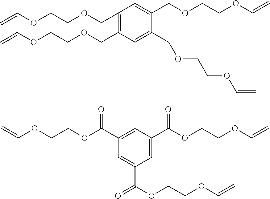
C=COCCOCC1=C(COCCOC=C)C=C(COCCOC=C)C(COCCOC=C)=C1.C1(C(=O)OCCOC=C)=CC(C(=O)OCCOC=C)=CC(C(OCCOC=C)=O)=C1
